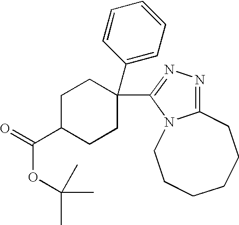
C(OC(C)(C)C)(=O)C1CCC(C2=CC=CC=C2)(C2=NN=C3N2CCCCCC3)CC1
